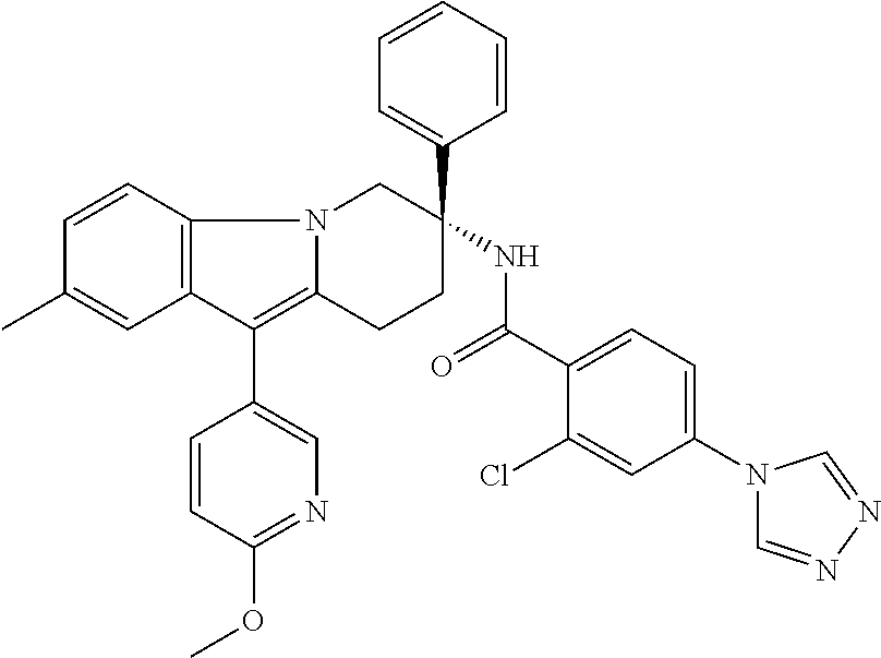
C12=C(C=CC(C)=C1)N1C(=C2C2=CN=C(OC)C=C2)CCC(C2=CC=CC=C2)(NC(=O)C2=CC=C(N3C=NN=C3)C=C2Cl)C1
